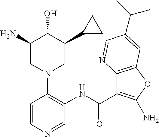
C1(N2CC(C3CC3)C(O)C(N)C2)=C(NC(C2=C(N)OC3=C2N=CC(C(C)C)=C3)=O)C=NC=C1
